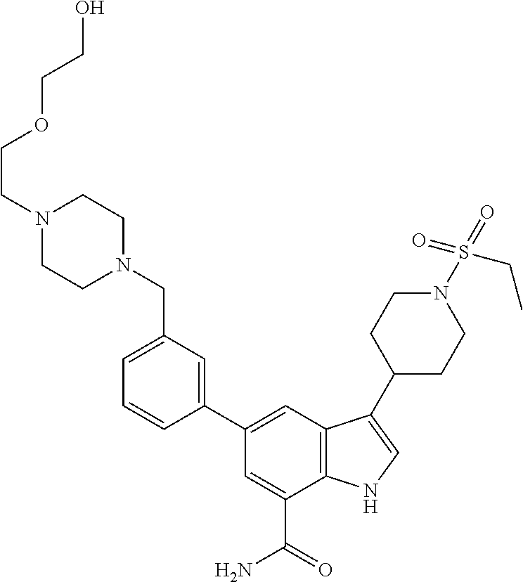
C1=CC(C2=CC3=C(C(C(=O)N)=C2)NC=C3C2CCN(S(=O)(=O)CC)CC2)=CC(CN2CCN(CCOCCO)CC2)=C1
